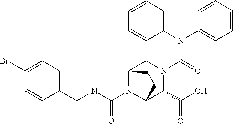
C(N1C2C(C(O)=O)N(C(N(C3=CC=CC=C3)C3=CC=CC=C3)=O)CC1CC2)(N(CC1=CC=C(Br)C=C1)C)=O
